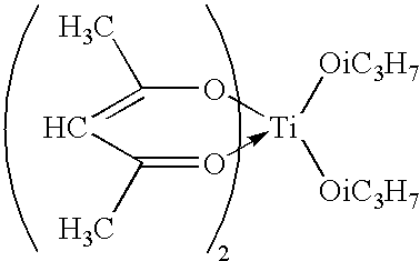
C1=C(C)O[Ti]([OiC3H7])([OiC3H7])-O=C1C
